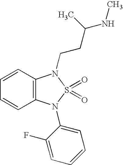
C1=CC2=C(C=C1)N(C1=CC=CC=C1F)S(=O)(=O)N2CCC(NC)C
